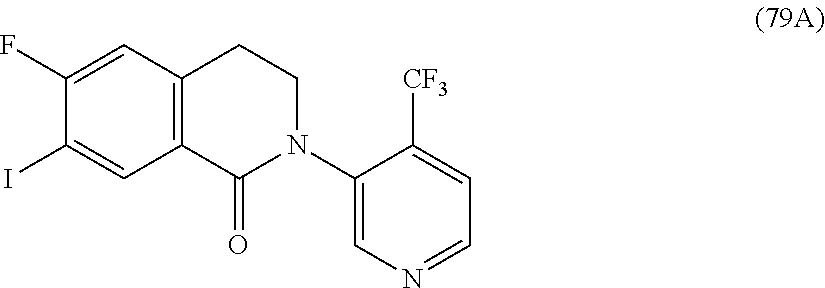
C12=C(C(=O)N(C3=CN=CC=C3[CF3])CC1)C=C(I)C(F)=C2
